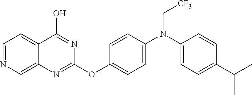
C1=NC=C2C(=C1)C(O)=NC(OC1=CC=C(N(C[CF3])C3=CC=C(C(C)C)C=C3)C=C1)=N2
